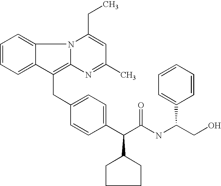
C1(CC2=CC=C(C(C(NC(CO)C3=CC=CC=C3)=O)C3CCCC3)C=C2)=C2N(C3=CC=CC=C13)C(CC)=CC(C)=N2
